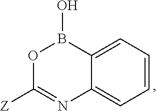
C1=CC=C2C(=C1)N=C([Z])OB2O
